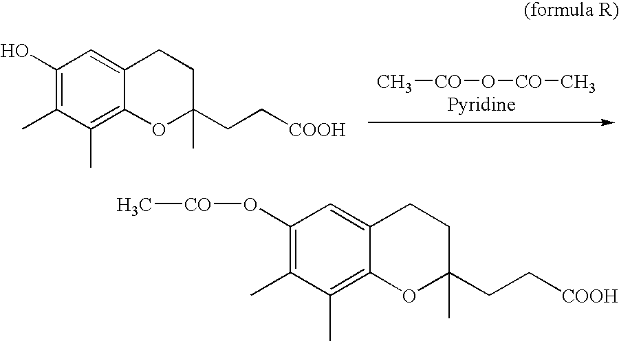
C1(O[CO]C)=C(C)C(C)=C2C(=C1)CCC(C)(CC[COOH])O2.C12=C(C)C(C)=C(O)C=C1CCC(CC[COOH])(C)O2.[Pyridine].C[CO]O[CO]C
